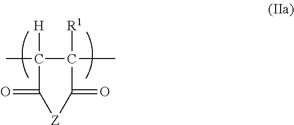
CC1([H])C([R1])(C)C(=O)[Z]C1=O
